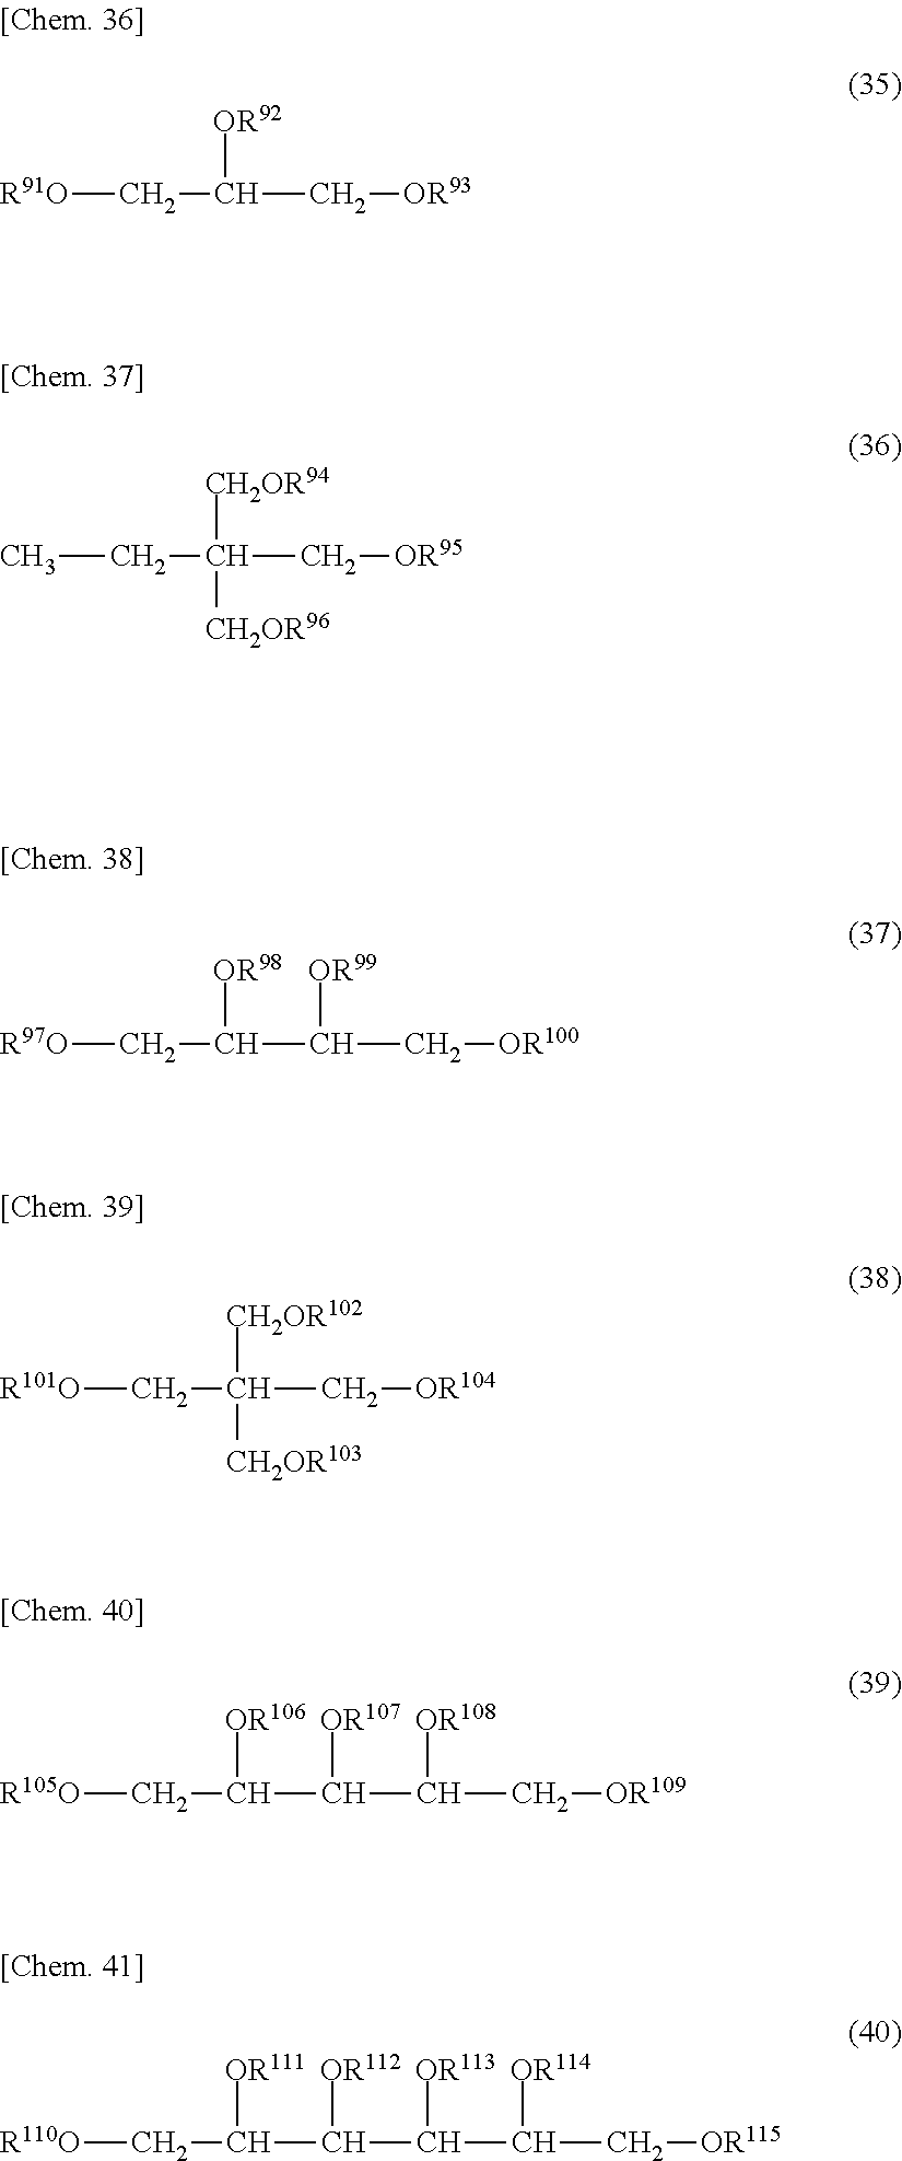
[R91O]CC([OR92])C[OR93].CCC([CH2OR94])([CH2OR96])C[OR95].[R97O]CC([OR98])C([OR99])C[OR100].[R101O]CC([CH2OR102])([CH2OR103])C[OR104].[R105O]CC(C(C(C[OR109])[OR108])[OR107])[OR106].[R110O]CC(C(C(C(C[OR115])[OR114])[OR113])[OR112])[OR111]
